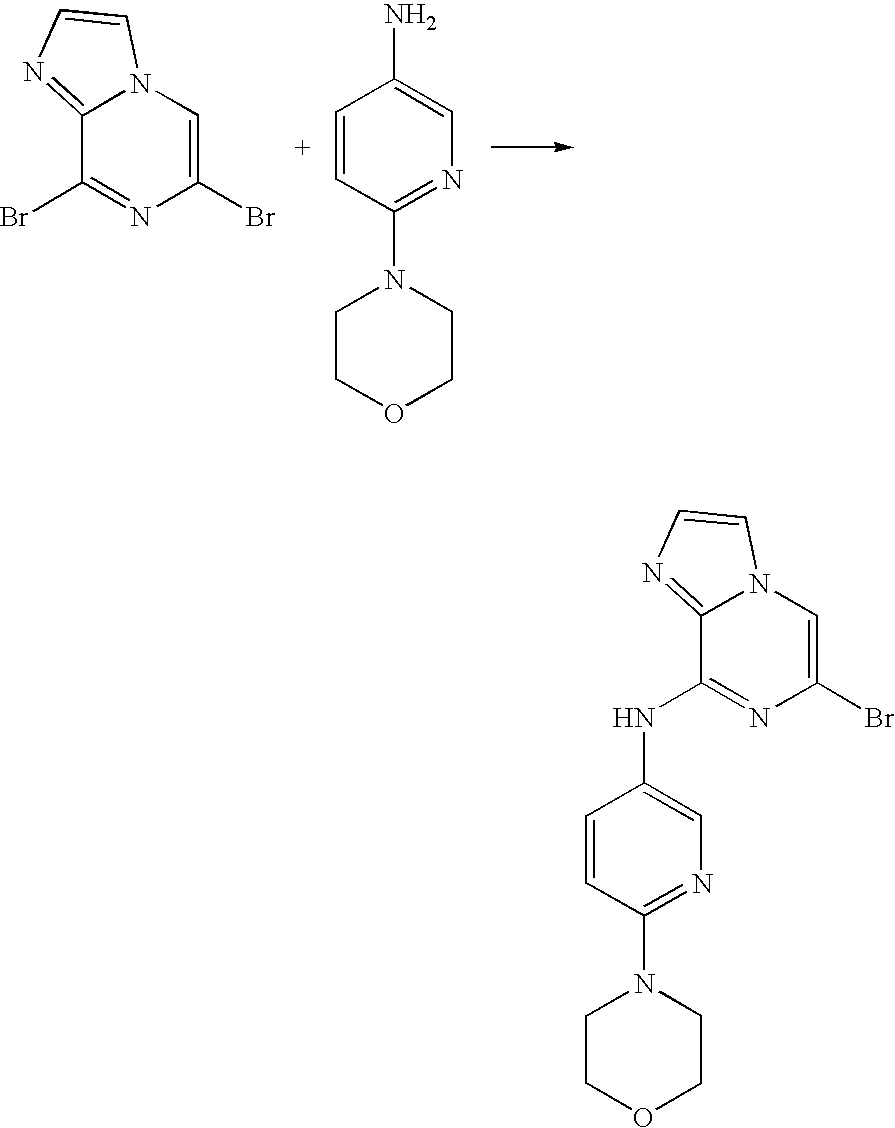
C1=CC(N2CCOCC2)=NC=C1N.C1(Br)=CN2C(=NC=C2)C(Br)=N1.C1=CC(N2CCOCC2)=NC=C1NC1=NC(Br)=CN2C1=NC=C2
